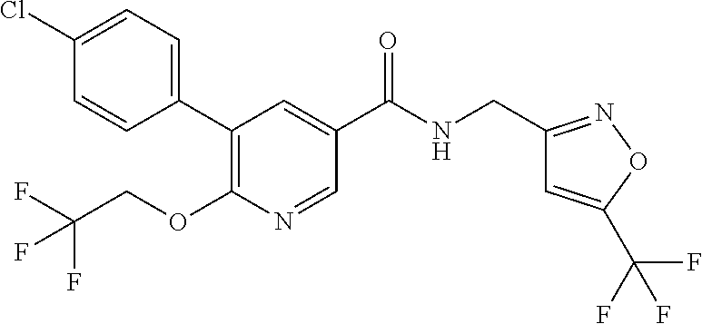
C1(C2=CC=C(Cl)C=C2)=C(OCC(F)(F)F)N=CC(C(NCC2=NOC(C(F)(F)F)=C2)=O)=C1
